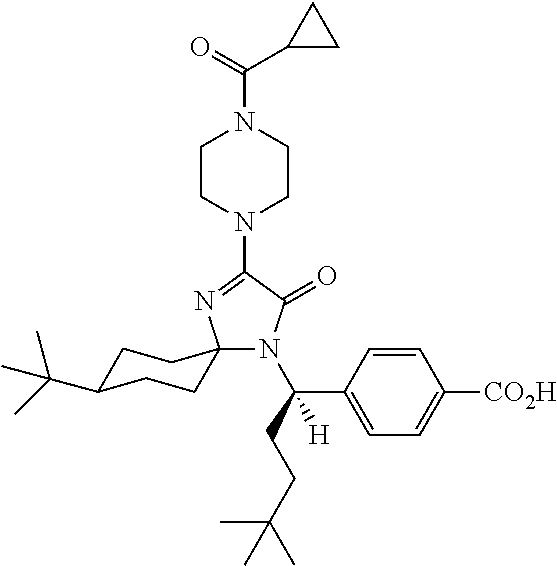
N1(C2=NC3(N(C(CCC(C)(C)C)(C4=CC=C([CO2H])C=C4)[H])C2=O)CCC(C(C)(C)C)CC3)CCN(C(=O)C2CC2)CC1
